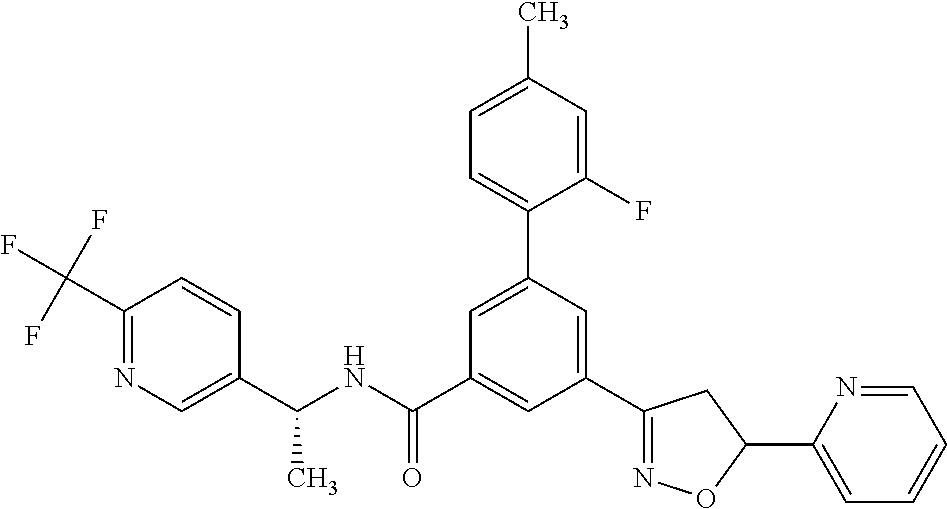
C1(C2=NOC(C3=CC=CC=N3)C2)=CC(C2=CC=C(C)C=C2F)=CC(C(NC(C2=CN=C(C(F)(F)F)C=C2)C)=O)=C1
